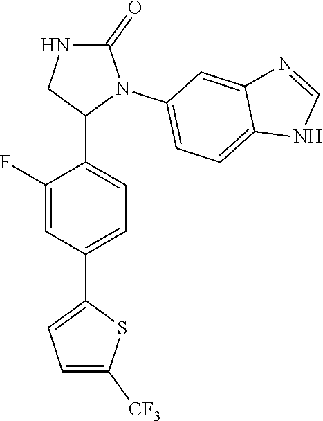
N1C(=O)N(C2=CC=C3C(=C2)N=CN3)C(C2=CC=C(C3=CC=C([CF3])S3)C=C2F)C1
